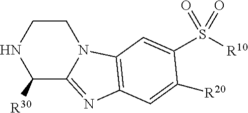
N1C([R30])C2=NC3=C(N2CC1)C=C(S([R10])(=O)=O)C([R20])=C3
